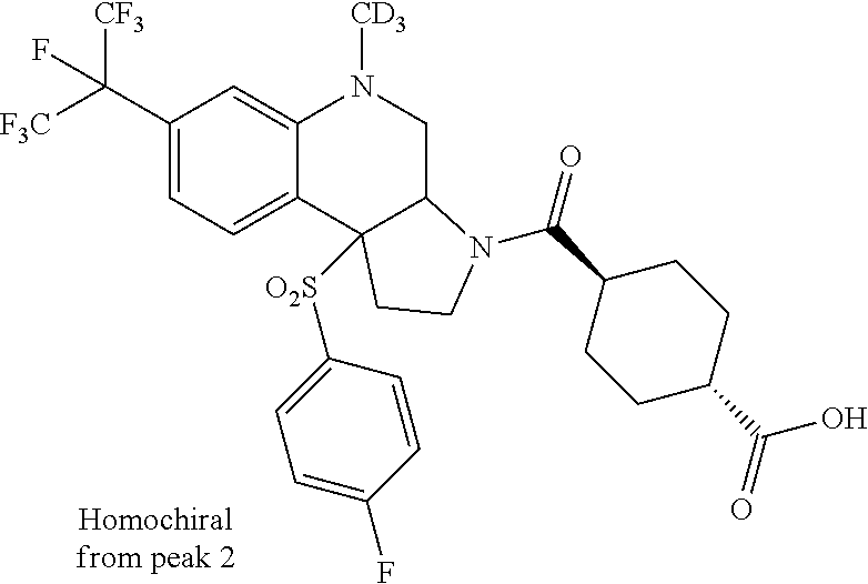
C1(C([F3C])([CF3])F)=CC=C2C(=C1)N([CD3])CC1C2([O2S]C2=CC=C(F)C=C2)CCN1C(=O)C1CCC(C(=O)O)CC1
